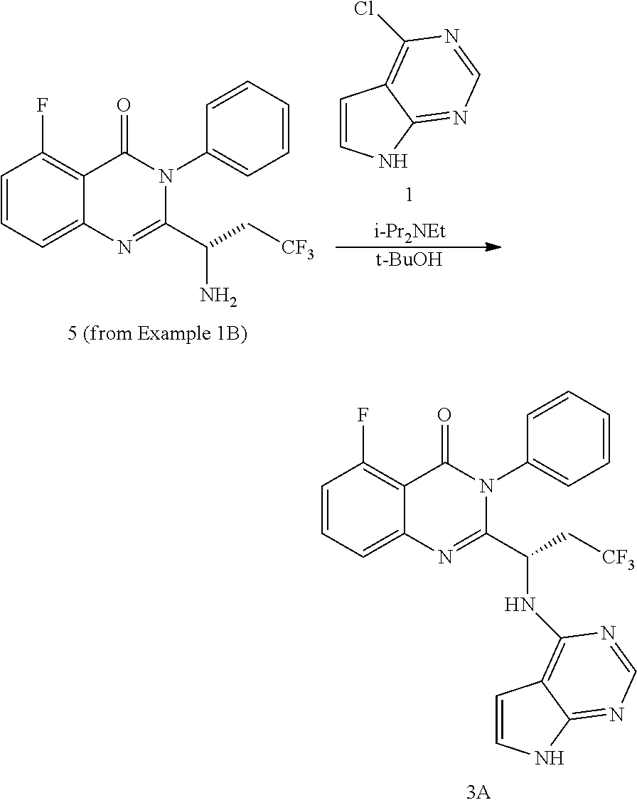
C1=CC=C2C(=C1F)C(=O)N(C1=CC=CC=C1)C(C(C[CF3])NC1=C3C=CNC3=NC=N1)=N2.C1=CC=C2C(=C1F)C(=O)N(C1=CC=CC=C1)C(C(C[CF3])N)=N2.[t-BuOH].ClC1=C2C=CNC2=NC=N1.[i-Pr2NEt]
